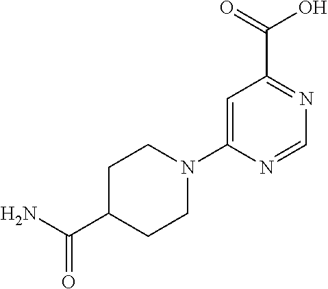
C1=C(N2CCC(C(N)=O)CC2)N=CN=C1C(=O)O
